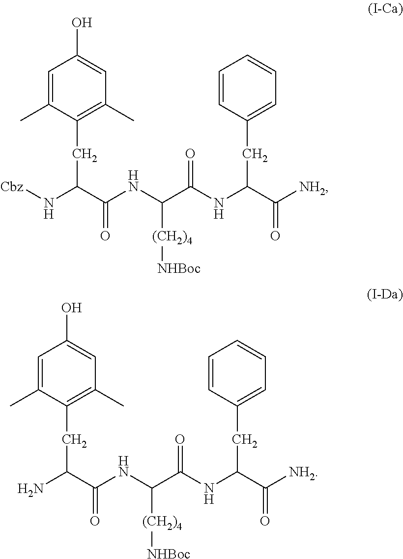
N(C(C(NC(C(=O)NC(C([NH2])=O)CC1=CC=CC=C1)[(CH2)4][NHBoc])=O)CC1=C(C)C=C(O)C=C1C)[Cbz].NC(C(NC(C(=O)NC(C([NH2])=O)CC1=CC=CC=C1)[(CH2)4][NHBoc])=O)CC1=C(C)C=C(O)C=C1C
